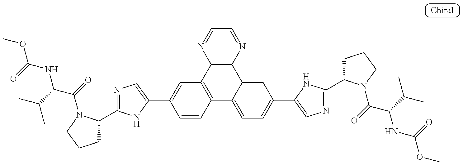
COC(=O)NC(C(C)C)C(=O)N1C(C2=NC=C(C3=CC4=C(C=C3)C3=CC=C(C5=CN=C(C6CCCN6C(C(NC(OC)=O)C(C)C)=O)N5)C=C3C3=C4N=CC=N3)N2)CCC1
